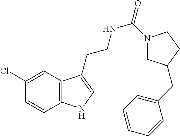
N(CCC1=CNC2=C1C=C(Cl)C=C2)C(=O)N1CC(CC2=CC=CC=C2)CC1
